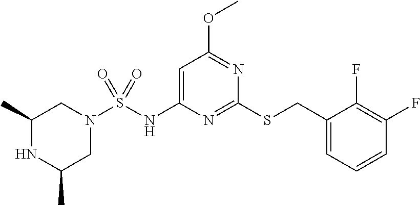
N1=C(SCC2=CC=CC(F)=C2F)N=C(OC)C=C1NS(N1CC(C)NC(C)C1)(=O)=O
